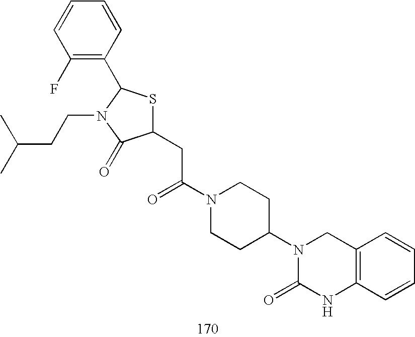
C1(CC(N2CCC(N3C(=O)NC4=C(C3)C=CC=C4)CC2)=O)SC(C2=C(F)C=CC=C2)N(CCC(C)C)C1=O
